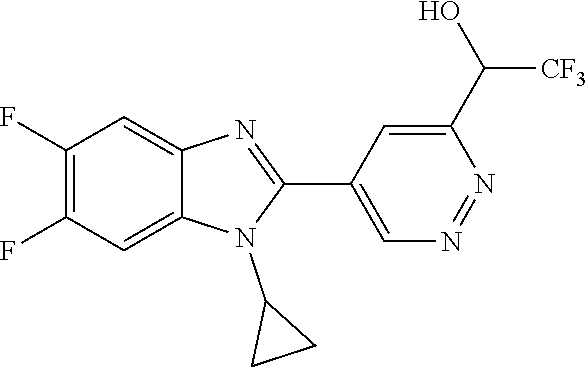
C1(F)=C(F)C=C2C(=C1)N=C(C1=CN=NC(C(O)[CF3])=C1)N2C1CC1
